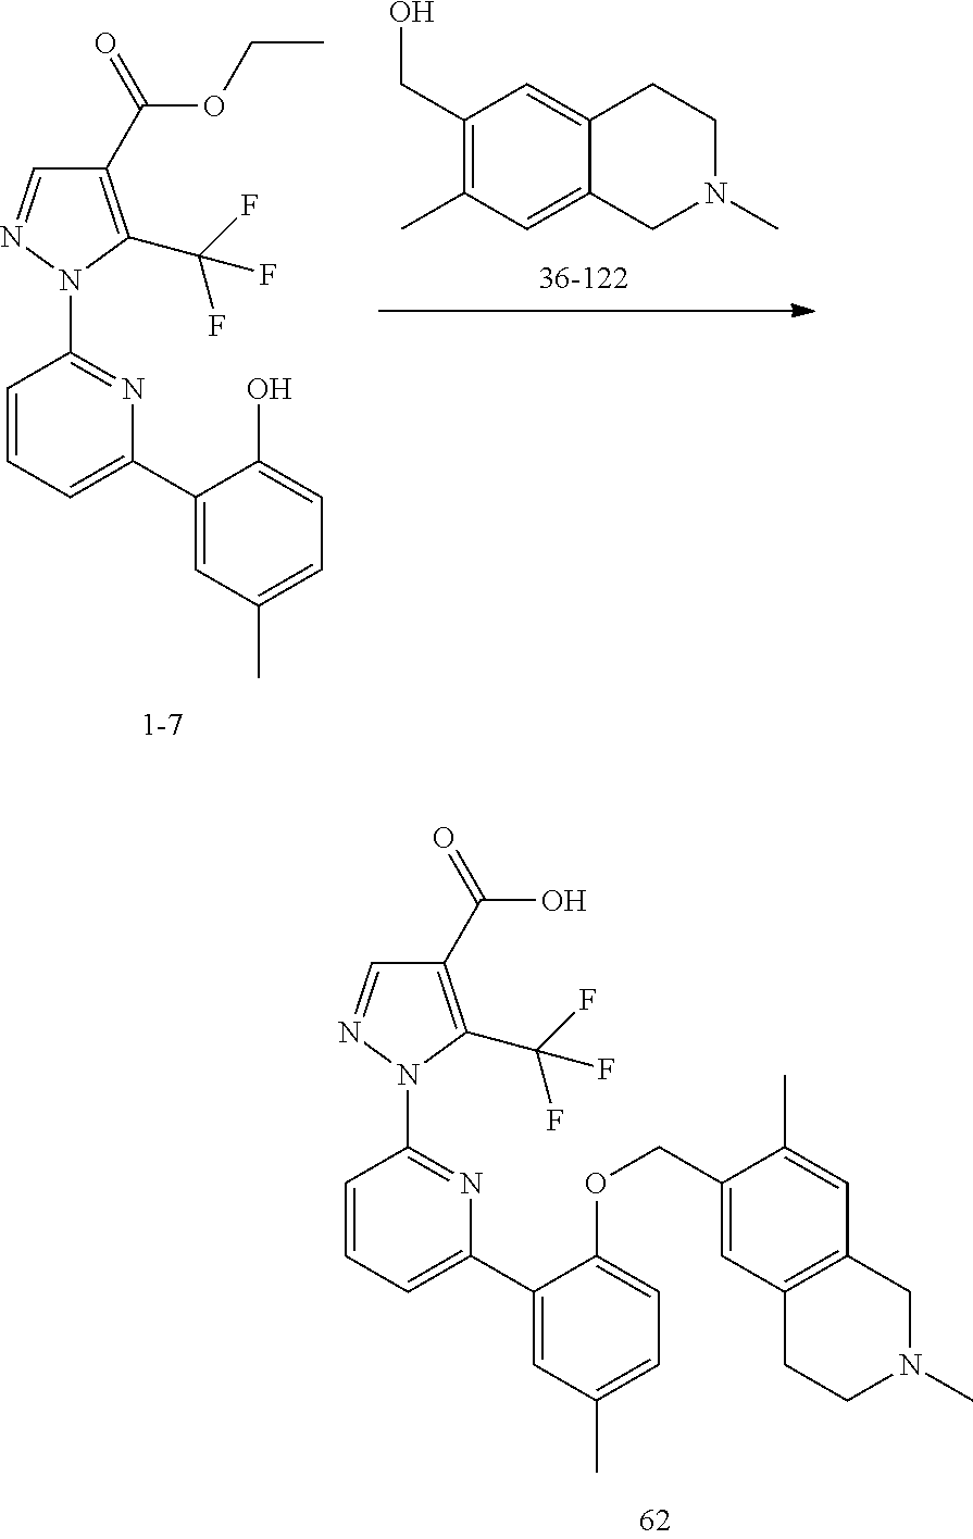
N1(C2=NC(C3=CC(C)=CC=C3O)=CC=C2)C(C(F)(F)F)=C(C(=O)OCC)C=N1.C1(CO)=C(C)C=C2C(=C1)CCN(C)C2.N1(C2=NC(C3=CC(C)=CC=C3OCC3=CC4=C(C=C3C)CN(C)CC4)=CC=C2)C(C(F)(F)F)=C(C(=O)O)C=N1
